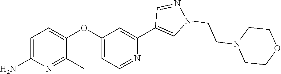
C1=C(N)N=C(C)C(OC2=CC=NC(C3=CN(CCN4CCOCC4)N=C3)=C2)=C1
